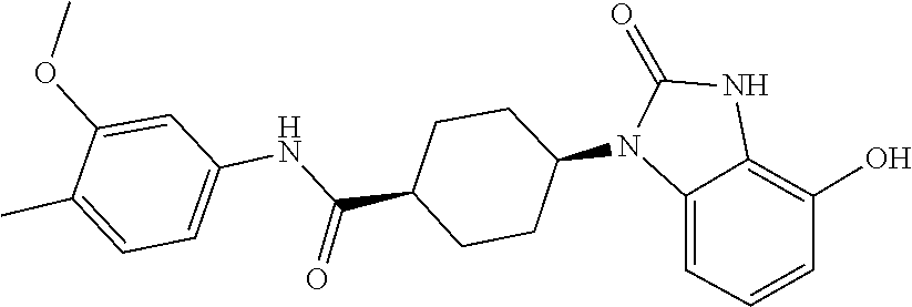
C1(=O)NC2=C(O)C=CC=C2N1C1CCC(C(NC2=CC=C(C)C(OC)=C2)=O)CC1
